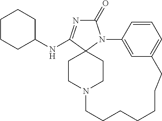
C1(=O)N=C(NC2CCCCC2)C23N1C1=CC(=CC=C1)CCCCCCCN(CC2)CC3
